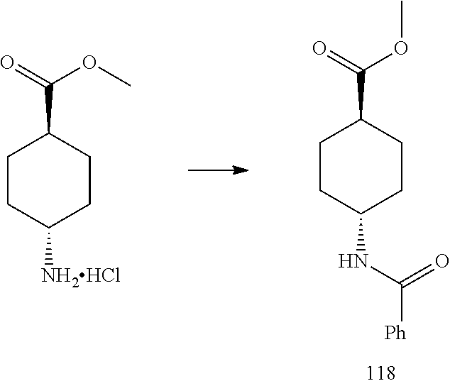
C1CC([NH2HCl])CCC1C(=O)OC.C1CC(NC(=O)[Ph])CCC1C(=O)OC
